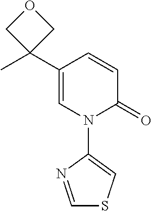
C1=NC(N2C=C(C3(C)COC3)C=CC2=O)=CS1
